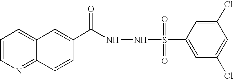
C1=CN=C2C(=C1)C=C(C(=O)NNS(C1=CC(Cl)=CC(Cl)=C1)(=O)=O)C=C2
